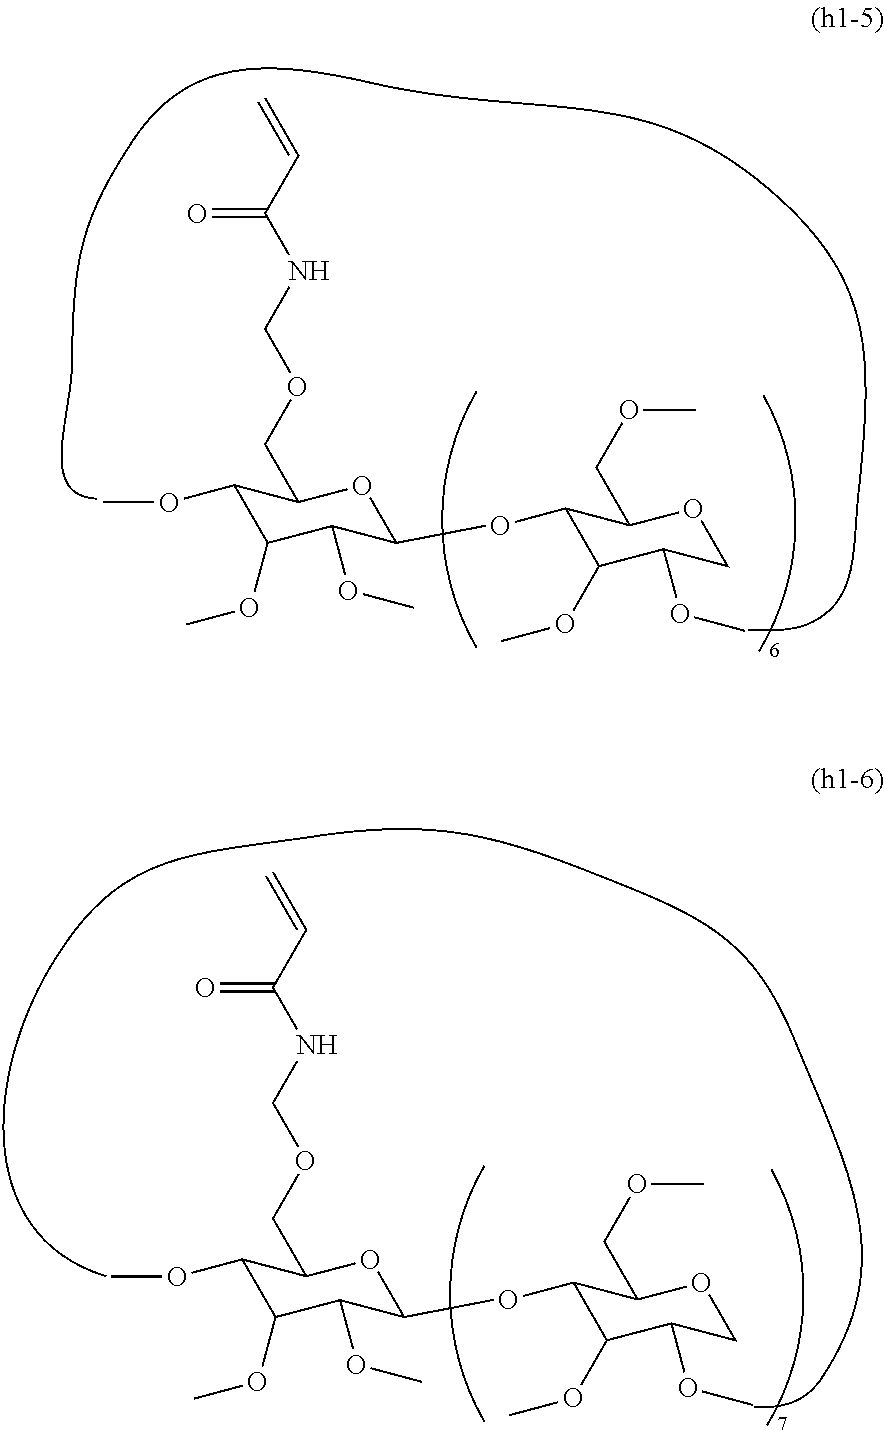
C1(OC)C(OC)C(OC)C(OC2C(OC)C(OC)COC2COC)OC1COCNC(C=C)=O.C1(OC)C(OC)C(OC)C(OC2C(OC)C(OC)COC2COC)OC1COCNC(C=C)=O
